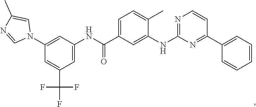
C1=C(NC(C2=CC=C(C)C(NC3=NC=CC(C4=CC=CC=C4)=N3)=C2)=O)C=C(N2C=C(C)N=C2)C=C1C(F)(F)F
